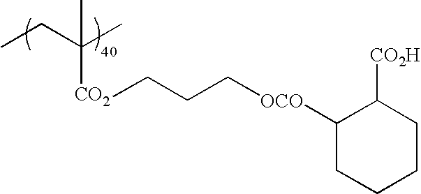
CCC(C)([CO2]CCC[OCO]C1CCCCC1[CO2H])C
